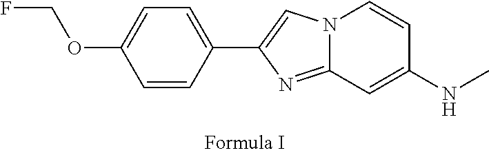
N12C(=NC(C3=CC=C(OCF)C=C3)=C1)C=C(NC)C=C2
